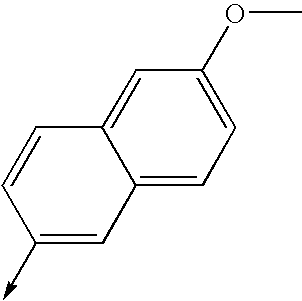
C1(->C)=CC2=CC=C(OC)C=C2C=C1
